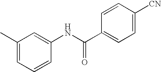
C1=CC(NC(C2=CC=C([CN])C=C2)=O)=CC(C)=C1
